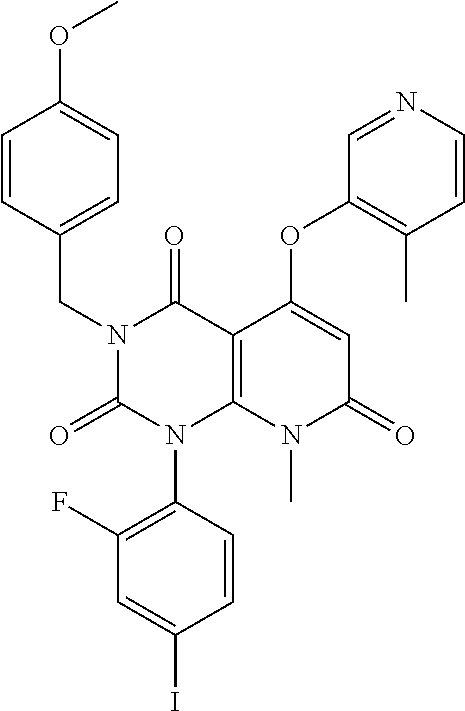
C1(F)=C(N2C3=C(C(=O)N(CC4=CC=C(OC)C=C4)C2=O)C(OC2=C(C)C=CN=C2)=CC(=O)N3C)C=CC(I)=C1
